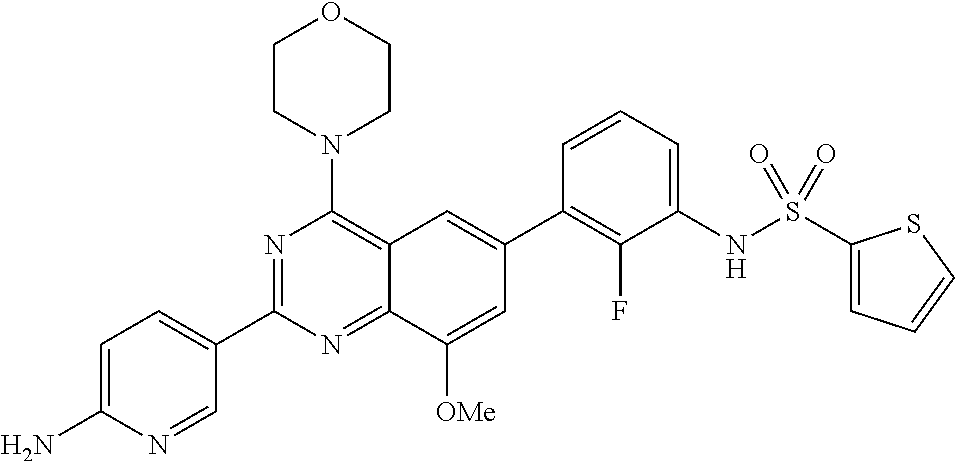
C1=C(N)N=CC(C2=NC(N3CCOCC3)=C3C(=N2)C([OMe])=CC(C2=C(F)C(NS(C4=CC=CS4)(=O)=O)=CC=C2)=C3)=C1
